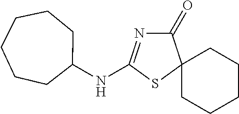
C1(NC2=NC(=O)C3(S2)CCCCC3)CCCCCC1
